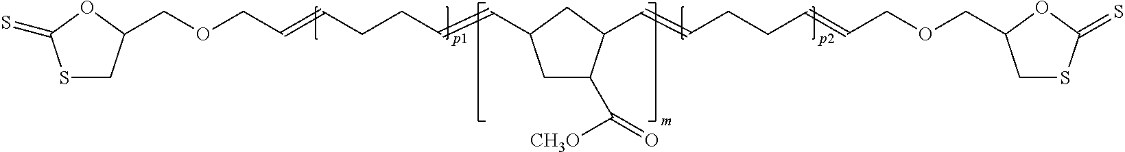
C(OCC=CCCC=CC1CC(C([CH3O])=O)C(C=CCCC=CCOCC2CSC(=S)O2)C1)C1CSC(=S)O1
